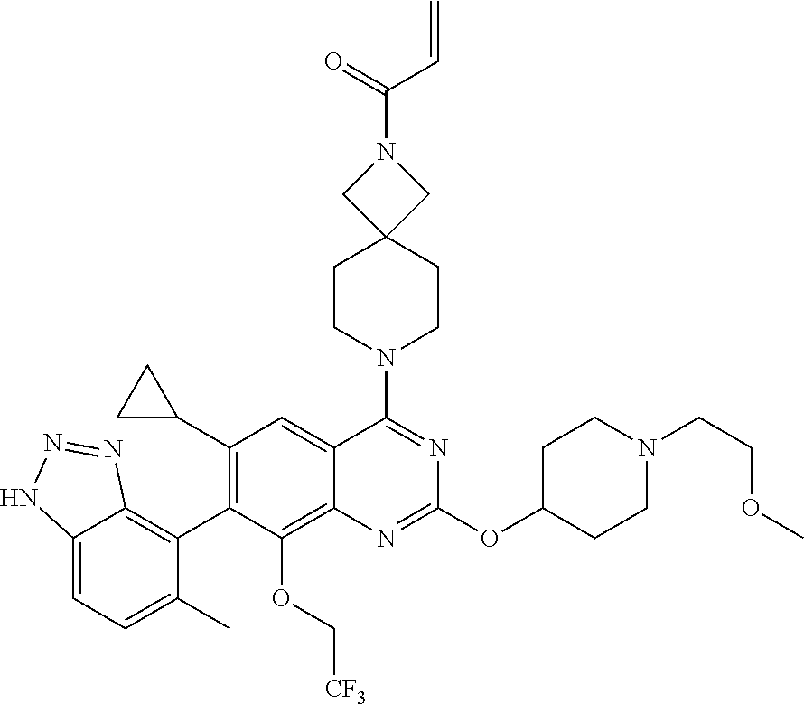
C12=CC=C(C)C(C3=C(C4CC4)C=C4C(=C3OC[CF3])N=C(OC3CCN(CCOC)CC3)N=C4N3CCC4(CC3)CN(C(=O)C=C)C4)=C1N=NN2
